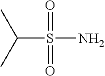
C(S(=O)(=O)N)(C)C
